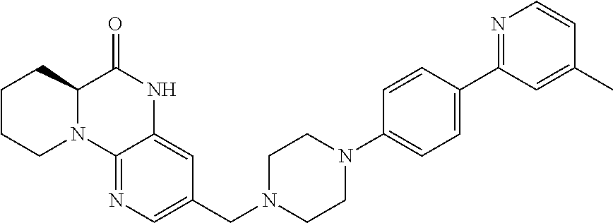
C1CCN2C(C1)C(=O)NC1=CC(CN3CCN(C4=CC=C(C5=NC=CC(C)=C5)C=C4)CC3)=CN=C21
